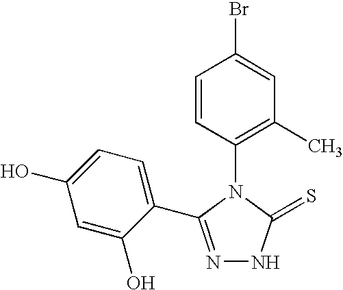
N1=C(C2=CC=C(O)C=C2O)N(C2=C(C)C=C(Br)C=C2)C(=S)N1
